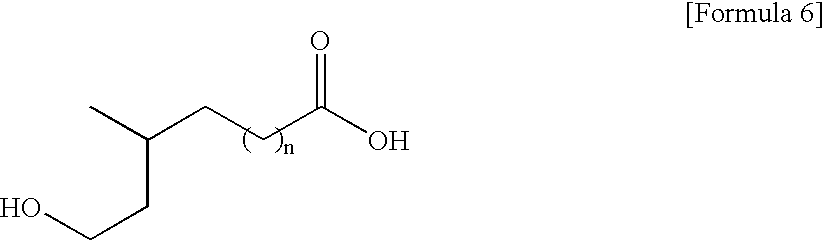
OCCC(C)CCC(O)=O
